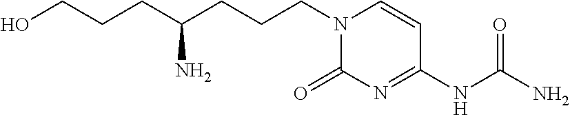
OCCCC(CCCN1C(=O)N=C(NC(N)=O)C=C1)N
